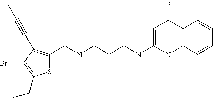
S1C(CNCCCNC2=CC(=O)C3=C(N2)C=CC=C3)=C(C#CC)C(Br)=C1CC
